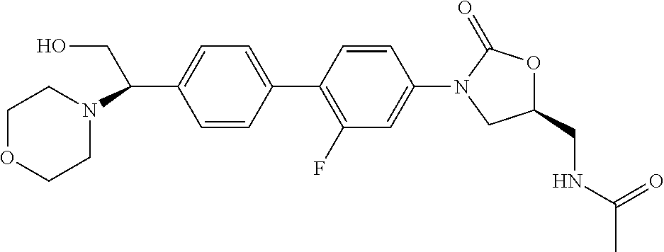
C1=CC(C(N2CCOCC2)CO)=CC=C1C1=C(F)C=C(N2CC(CNC(C)=O)OC2=O)C=C1
